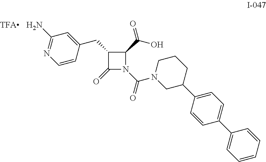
C1(CC2=CC(N)=NC=C2)C(=O)N(C(=O)N2CC(C3=CC=C(C4=CC=CC=C4)C=C3)CCC2)C1C(O)=O
